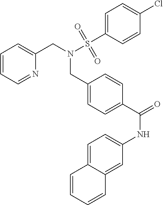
C1=CC=NC(CN(S(C2=CC=C(Cl)C=C2)(=O)=O)CC2=CC=C(C(=O)NC3=CC=C4C(=C3)C=CC=C4)C=C2)=C1
